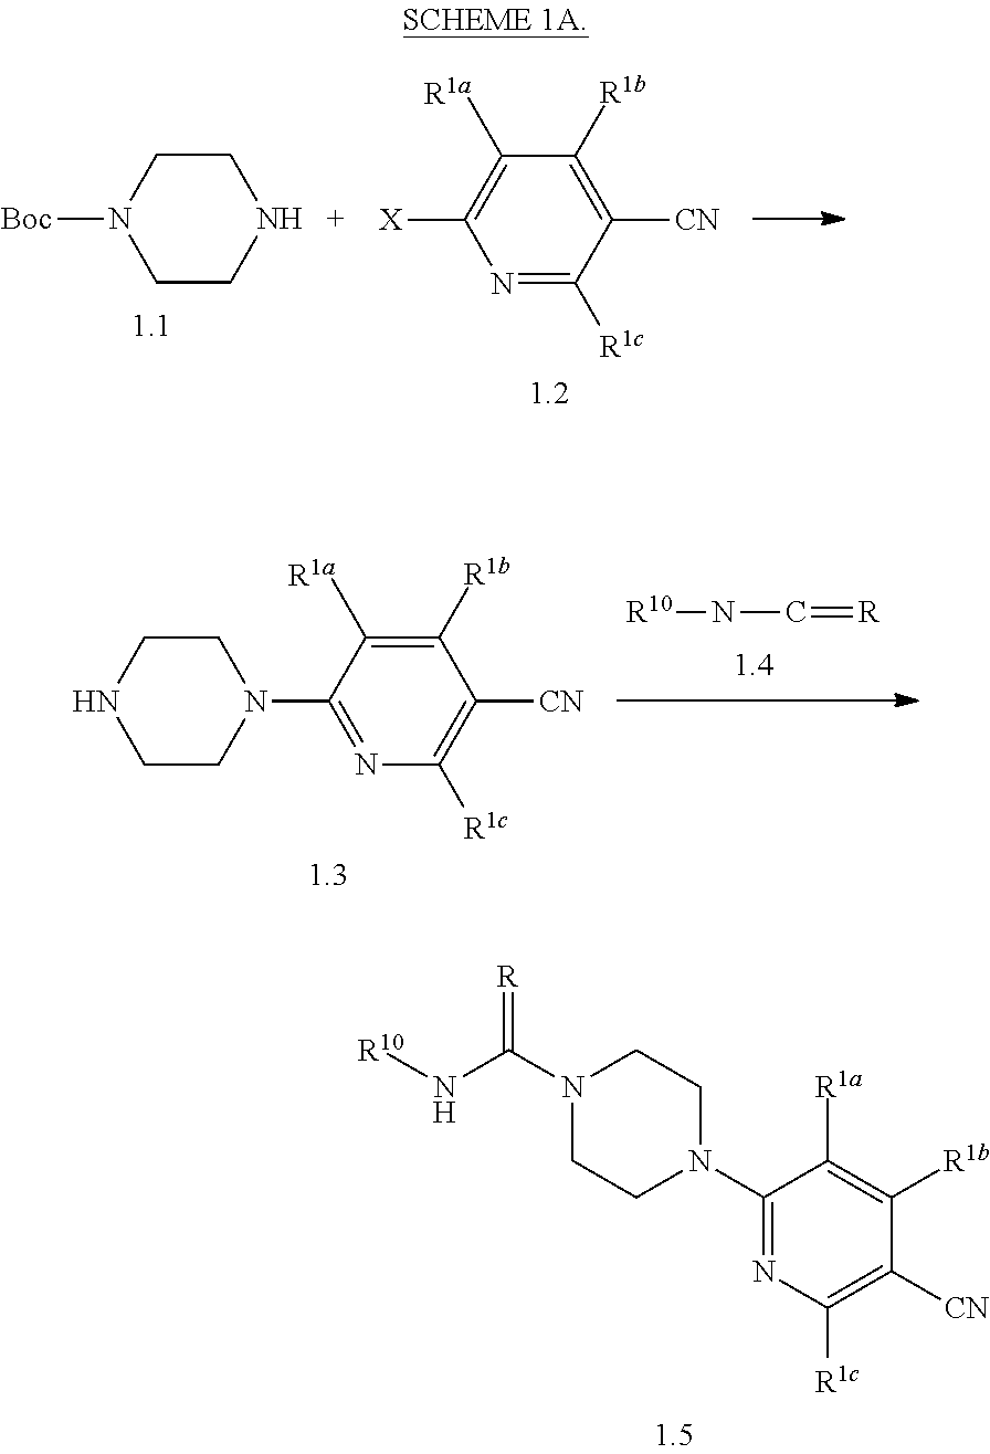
C1CNCCN1[Boc].N1=C([R1c])C([CN])=C([R1b])C([R1a])=C1[X].N1=C(N2CCNCC2)C([R1a])=C([R1b])C([CN])=C1[R1c].[R10]NC=[R].C1(N2CCN(C(N[R10])=[R])CC2)=NC([R1c])=C([CN])C([R1b])=C1[R1a]
